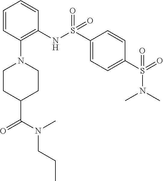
C(CC)N(C(=O)C1CCN(C2=C(NS(=O)(C3=CC=C(S(=O)(N(C)C)=O)C=C3)=O)C=CC=C2)CC1)C
